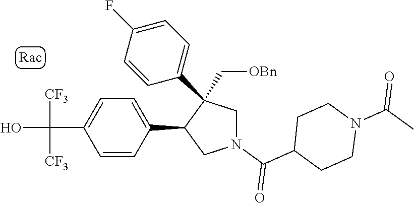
C1=CC(C2CN(C(C3CCN(C(C)=O)CC3)=O)CC2(C2=CC=C(F)C=C2)C[OBn])=CC=C1C(O)([CF3])[CF3]
